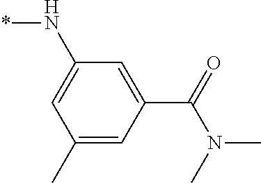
C1(C)=CC(C(=O)N(C)C)=CC(N*)=C1
